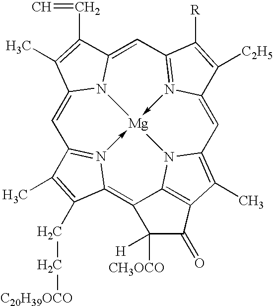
C1=C2N3C(=CC4=N5->[Mg]36-N3=C1C(C)=C(CC[C20H39OCO])C3=C1C3=C(C(C)=C(C=C5C([C2H5])=C4[R])N36)C(=O)C1([CH3OCO])[H])C(C=C)=C2C
